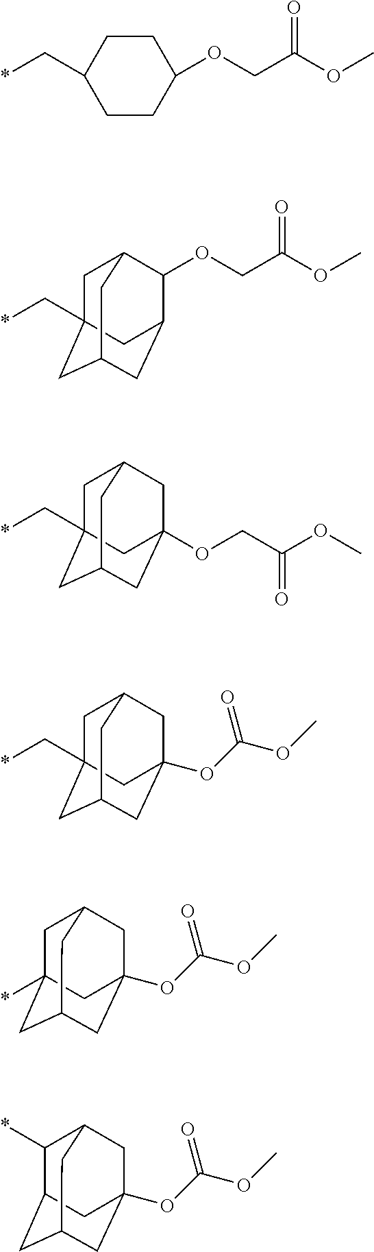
*CC1CCC(OCC(OC)=O)CC1.*CC12CC3C(OCC(OC)=O)C(CC(C1)C3)C2.*CC12CC3CC(OCC(OC)=O)(CC(C1)C3)C2.*CC12CC3CC(OC(OC)=O)(CC(C1)C3)C2.*C12CC3CC(OC(OC)=O)(CC(C1)C3)C2.C1(*)C2CC3CC(OC(OC)=O)(CC1C3)C2
